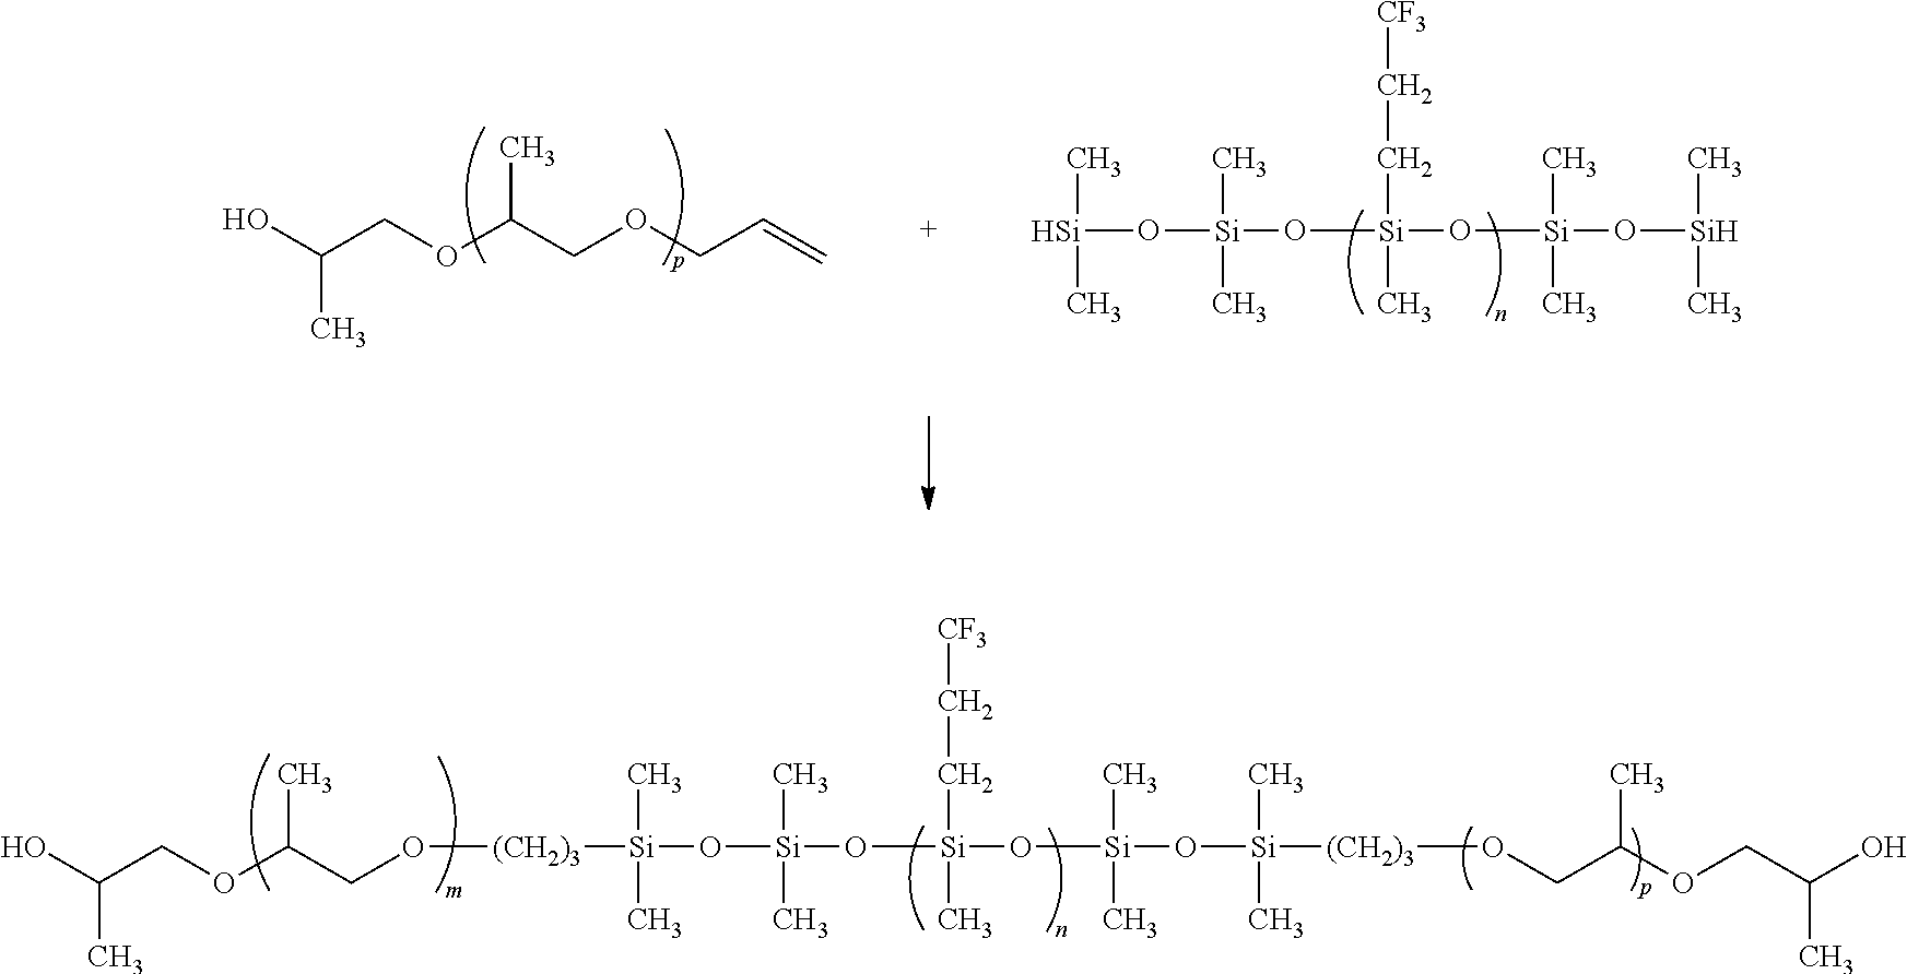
O([Si](O[Si](O[Si](O[Si](C)C)(C)C)(CC[CF3])C)(C)C)[Si](C)C.OC(COC(COCC=C)C)C.O([Si](O[Si](O[Si](O[Si](C)(C)[(CH2)3]OCC(OCC(O)C)C)(C)C)(CC[CF3])C)(C)C)[Si](C)(C)[(CH2)3]OCC(OCC(O)C)C
